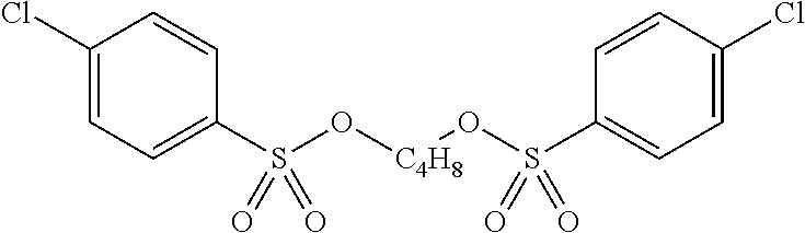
C1(Cl)=CC=C(S(O[C4H8]OS(C2=CC=C(Cl)C=C2)(=O)=O)(=O)=O)C=C1
